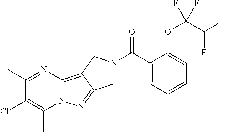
C1(C)=NC2=C3C(=NN2C(C)=C1Cl)CN(C(C1=CC=CC=C1OC(C(F)F)(F)F)=O)C3
